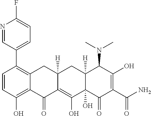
C1=CC(O)=C2C(=C1C1=CC=C(F)N=C1)CC1([H])C(=C(O)C3(O)C([H])(C1)C(N(C)C)C(O)=C(C(N)=O)C3=O)C2=O
